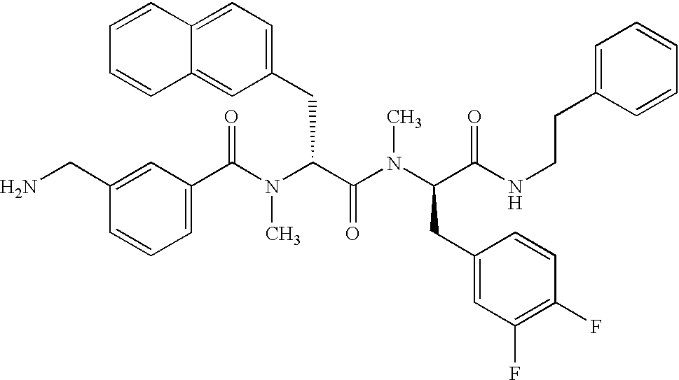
C1(C(N(C(C(N(C(CC2=CC(F)=C(F)C=C2)C(NCCC2=CC=CC=C2)=O)C)=O)CC2=CC=C3C(=C2)C=CC=C3)C)=O)=CC=CC(CN)=C1
